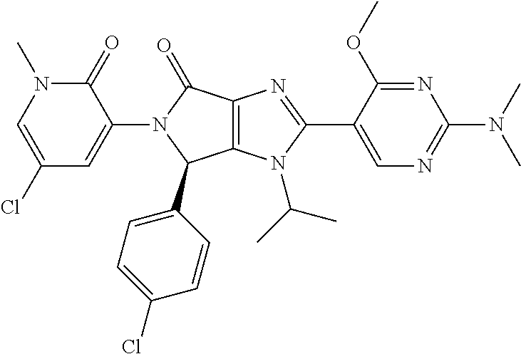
C1(Cl)=CN(C)C(=O)C(N2C(C3=CC=C(Cl)C=C3)C3=C(C2=O)N=C(C2=CN=C(N(C)C)N=C2OC)N3C(C)C)=C1
